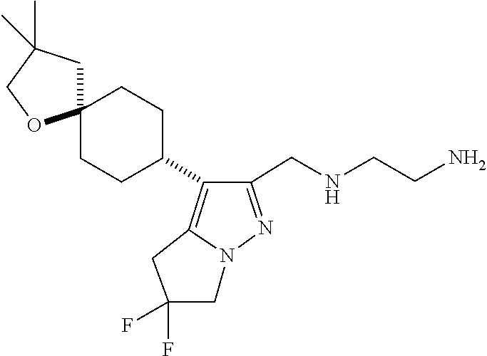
N(CC1=NN2C(=C1C1CCC3(CC1)CC(C)(C)CO3)CC(F)(F)C2)CCN
